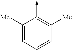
C1([Me])=CC=CC([Me])=C1->C
